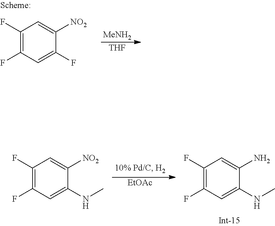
[THF].[MeNH2].C1(F)=C(F)C=C(F)C([NO2])=C1.[EtOAc].C1(F)=C(F)C=C(NC)C(N)=C1.C1(F)=C(F)C=C(NC)C([NO2])=C1
